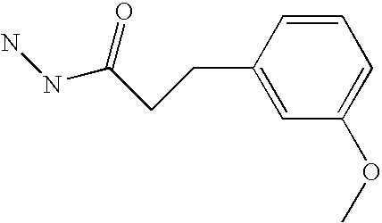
C1=CC(CCC(NN)=O)=CC(OC)=C1
